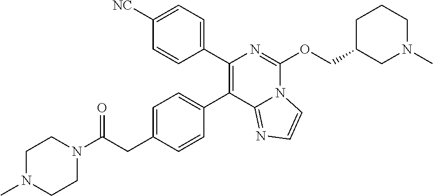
C1=C(CC(N2CCN(C)CC2)=O)C=CC(C2=C(C3=CC=C([NC])C=C3)N=C(OCC3CN(C)CCC3)N3C2=NC=C3)=C1
